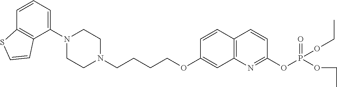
C1(N2CCN(CCCCOC3=CC4=C(C=C3)C=CC(OP(OCC)(=O)OCC)=N4)CC2)=CC=CC2=C1C=CS2
